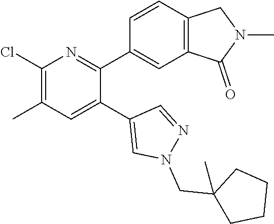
C1(Cl)=C(C)C=C(C2=CN(CC3(C)CCCC3)N=C2)C(C2=CC3=C(C=C2)CN(C)C3=O)=N1
